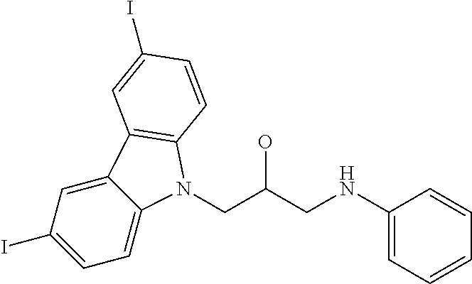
C1=C(I)C=C2C(=C1)N(CC(CNC1=CC=CC=C1)O)C1=C2C=C(I)C=C1
